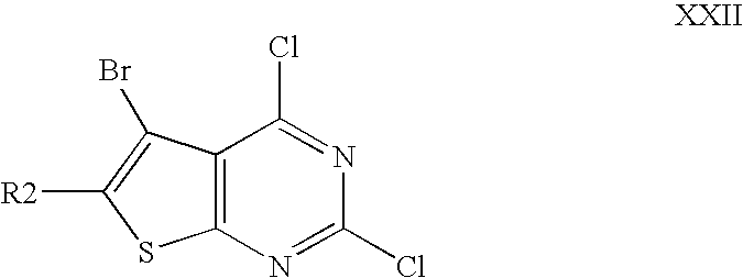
C12=C(N=C(Cl)N=C1Cl)SC([R2])=C2Br
